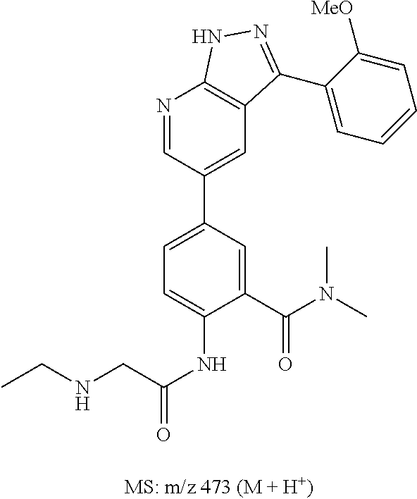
N1=CC(C2=CC=C(NC(=O)CNCC)C(C(N(C)C)=O)=C2)=CC2=C1NN=C2C1=CC=CC=C1[MeO]
